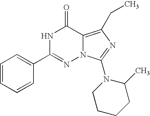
C1=CC=CC(C2=NN3C(=C(CC)N=C3N3CCCCC3C)C(=O)N2)=C1
